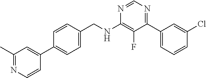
N1=CN=C(C2=CC=CC(Cl)=C2)C(F)=C1NCC1=CC=C(C2=CC(C)=NC=C2)C=C1
